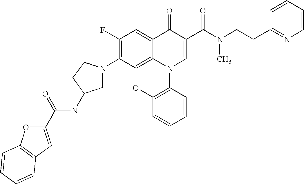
C1(F)=C(N2CC(NC(=O)C3=CC4=C(O3)C=CC=C4)CC2)C2=C3C(=C1)C(=O)C(C(N(CCC1=NC=CC=C1)C)=O)=CN3C1=C(O2)C=CC=C1
